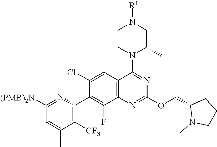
N1=C(OCC2N(C)CCC2)N=C(N2CCN([R1])CC2C)C2=C1C(F)=C(C1=C([CF3])C(C)=CC([(PMB)2N])=N1)C(Cl)=C2
